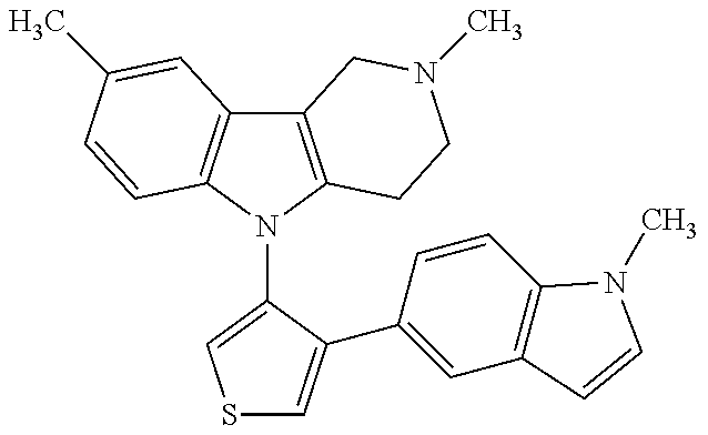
C12=C(N(C3=CSC=C3C3=CC4=C(C=C3)N(C)C=C4)C3=C1C=C(C)C=C3)CCN(C)C2
